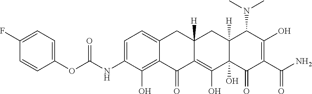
C1=C(NC(OC2=CC=C(F)C=C2)=O)C(O)=C2C(=C1)CC1([H])C(=C(O)C3(O)C([H])(C1)C(N(C)C)C(O)=C(C(N)=O)C3=O)C2=O
